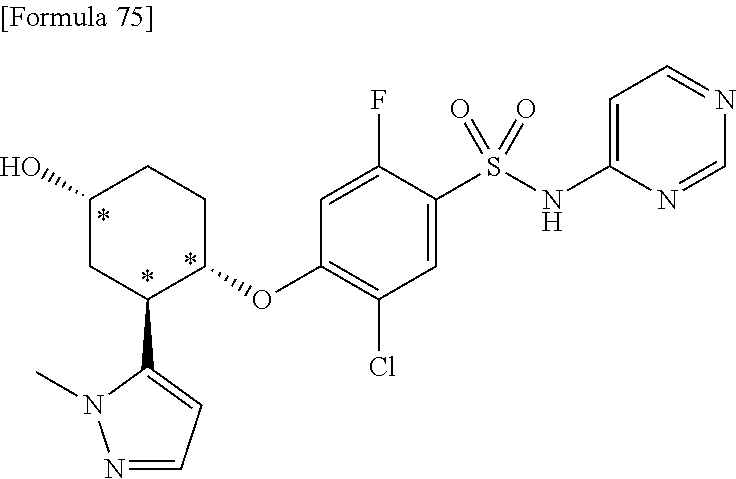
N1=CC=C(C2C(OC3=C(Cl)C=C(S(NC4=CC=NC=N4)(=O)=O)C(F)=C3)CCC(O)C2)N1C
